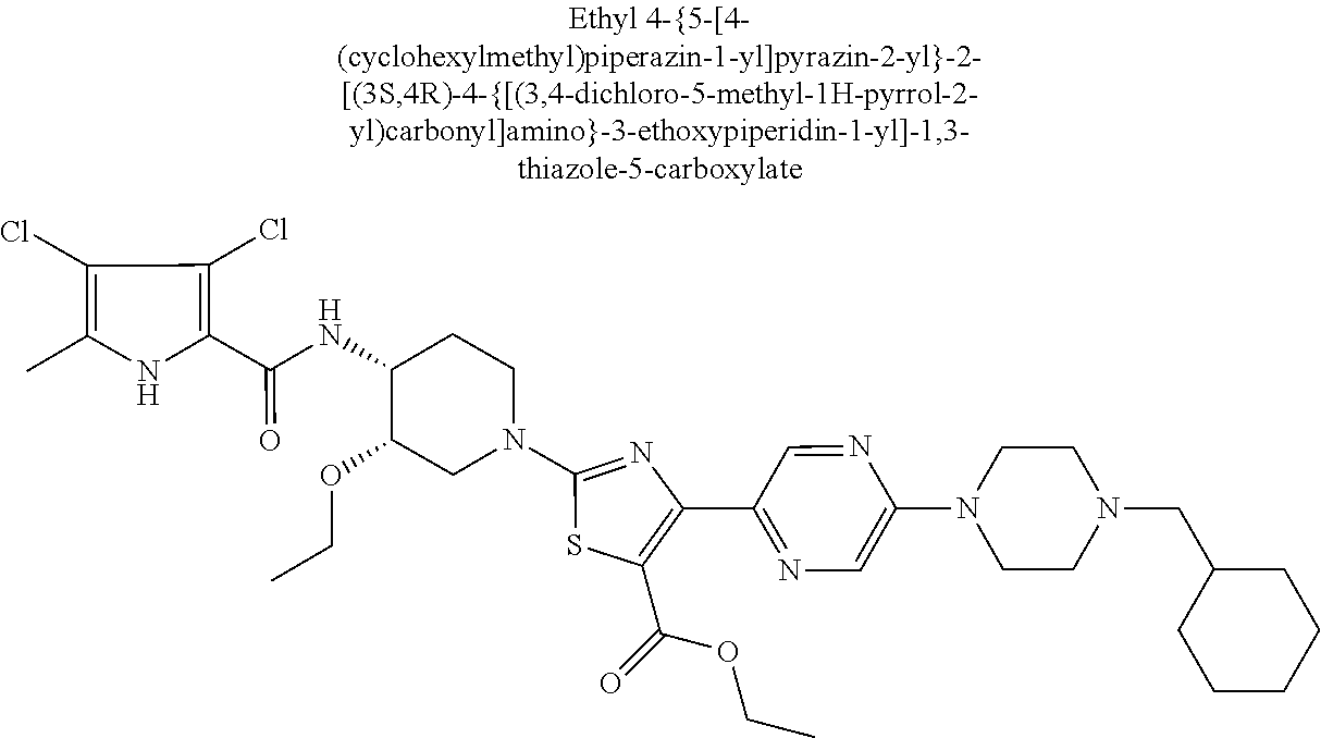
C1(Cl)=C(C)NC(C(=O)NC2C(OCC)CN(C3=NC(C4=NC=C(N5CCN(CC6CCCCC6)CC5)N=C4)=C(C(=O)OCC)S3)CC2)=C1Cl
